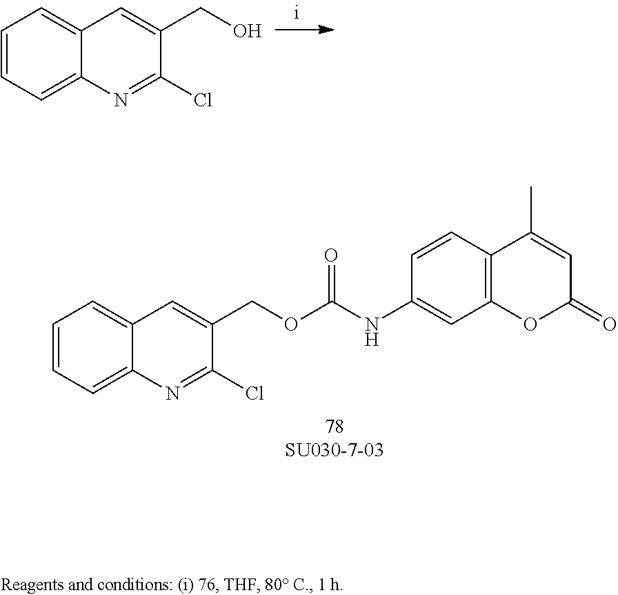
C1=CC2=C(C=C1NC(OCC1=CC3=CC=CC=C3N=C1Cl)=O)OC(=O)C=C2C.C1=CC=C2C(=C1)C=C(CO)C(Cl)=N2
